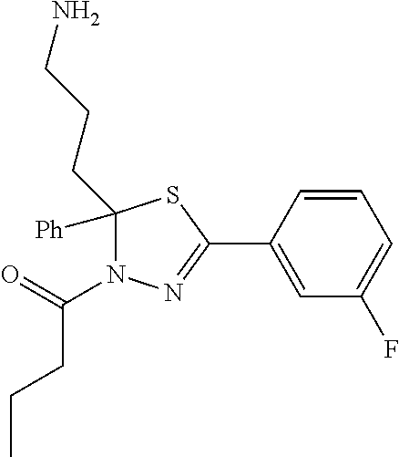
C1([Ph])(CCCN)N(C(=O)CCC)N=C(C2=CC(F)=CC=C2)S1
